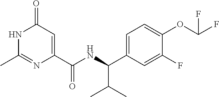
N1C(C)=NC(C(NC(C(C)C)C2=CC=C(OC(F)F)C(F)=C2)=O)=CC1=O
